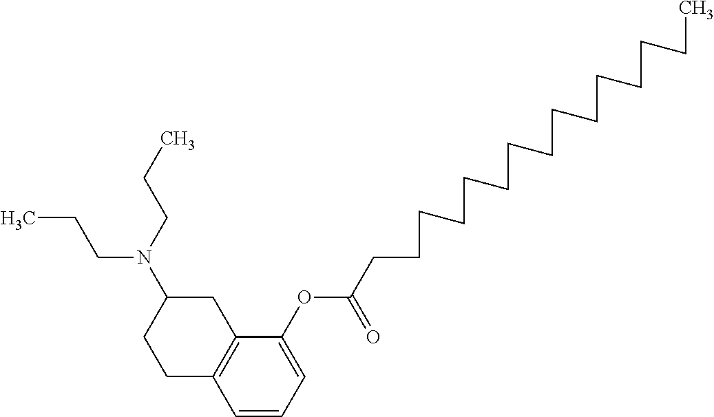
C1=CC=C(OC(CCCCCCCCCCCCCCC)=O)C2=C1CCC(N(CCC)CCC)C2
